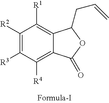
C1([R2])=C([R3])C([R4])=C2C(=C1[R1])C(CC=C)OC2=O
